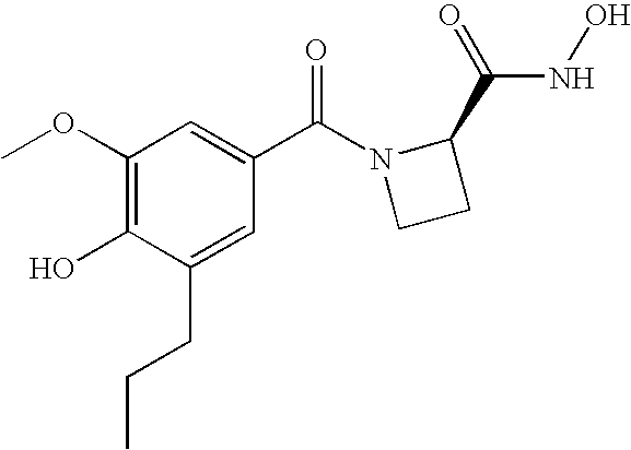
C1(OC)=C(O)C(CCC)=CC(C(N2CCC2C(=O)NO)=O)=C1
